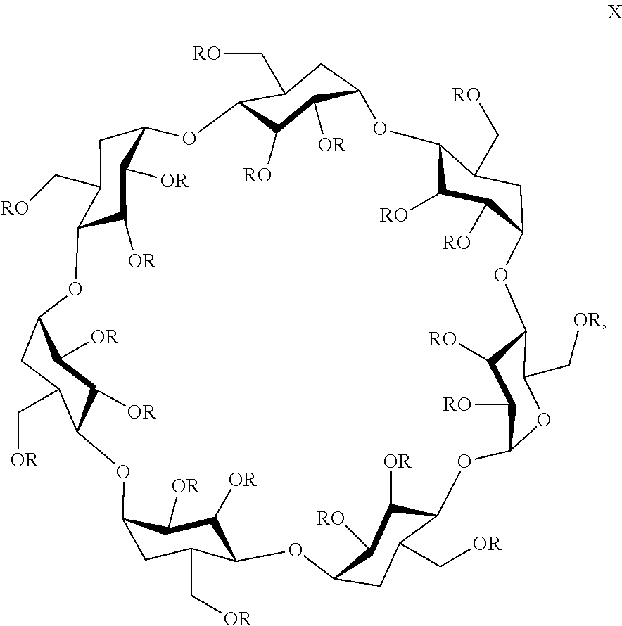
C12C([RO])C([RO])C(CC1C[RO])OC1C([RO])C([RO])C(OC1C[OR])OC1C([OR])C([RO])C(CC1C[OR])OC1C([OR])C([OR])C(CC1C[OR])OC1C([OR])C([OR])C(CC1C[OR])OC1C([OR])C([OR])C(CC1C[RO])OC1C([RO])C([OR])C(O2)CC1C[RO]
